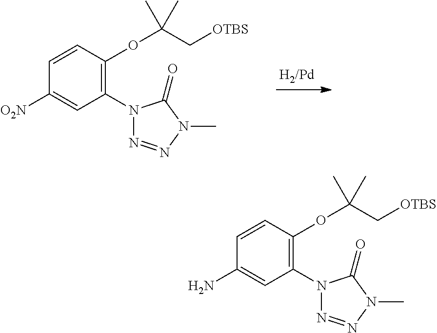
C1(N2N=NN(C)C2=O)=C(OC(C[OTBS])(C)C)C=CC([O2N])=C1.C1(N2N=NN(C)C2=O)=C(OC(C[OTBS])(C)C)C=CC(N)=C1
